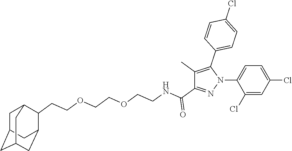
C1(Cl)=CC(Cl)=CC=C1N1N=C(C(NCCOCCOCCC2C3CC4CC(CC2C4)C3)=O)C(C)=C1C1=CC=C(Cl)C=C1
